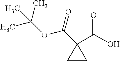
C1CC1(C(O)=O)C(=O)OC(C)(C)C
